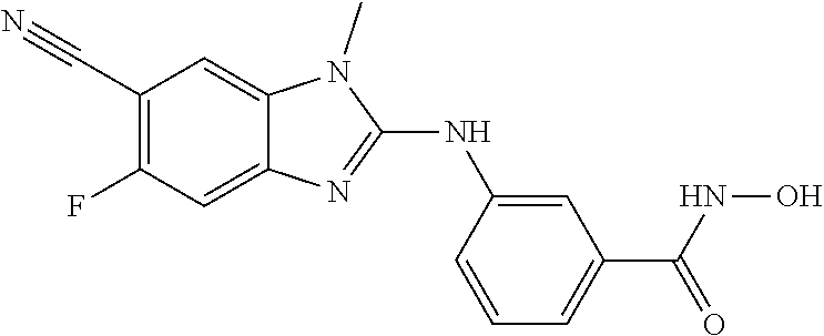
C1(C#N)=C(F)C=C2C(=C1)N(C)C(NC1=CC(C(=O)NO)=CC=C1)=N2
